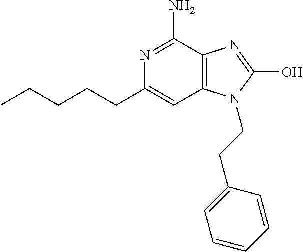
N1=C(N)C2=C(C=C1CCCCC)N(CCC1=CC=CC=C1)C(O)=N2
